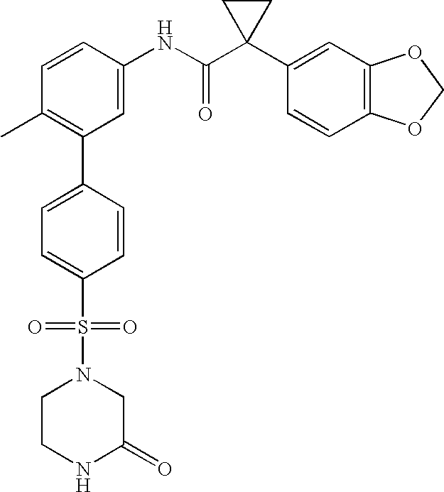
C1=CC(NC(C2(C3=CC4=C(C=C3)OCO4)CC2)=O)=CC(C2=CC=C(S(=O)(=O)N3CCNC(=O)C3)C=C2)=C1C
